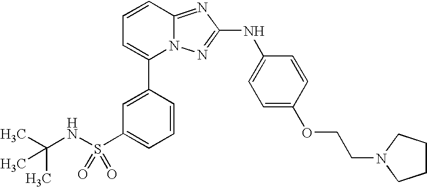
C1=C(OCCN2CCCC2)C=CC(NC2=NN3C(=N2)C=CC=C3C2=CC(S(NC(C)(C)C)(=O)=O)=CC=C2)=C1
